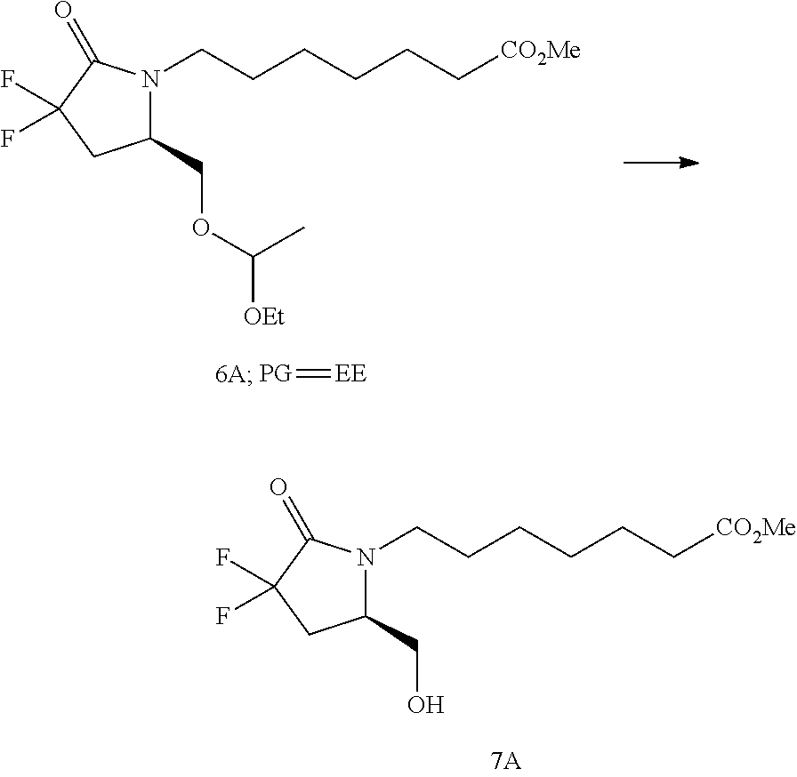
[PG]=[EE].N1(CCCCCC[CO2Me])C(COC([OEt])C)CC(F)(F)C1=O.N1(CCCCCC[CO2Me])C(CO)CC(F)(F)C1=O
